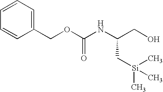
C1(COC(NC(CO)C[Si](C)(C)C)=O)=CC=CC=C1
